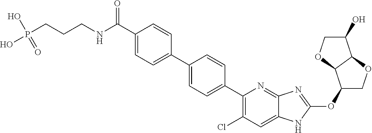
C(=O)(C1=CC=C(C2=CC=C(C3=C(Cl)C=C4C(=N3)N=C(OC3COC5C3OCC5O)N4)C=C2)C=C1)NCCCP(O)(O)=O
